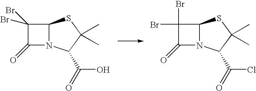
C1(Br)(Br)C(=O)N2C1SC(C)(C)C2C(O)=O.C1(Br)(Br)C(=O)N2C1SC(C)(C)C2C(Cl)=O
